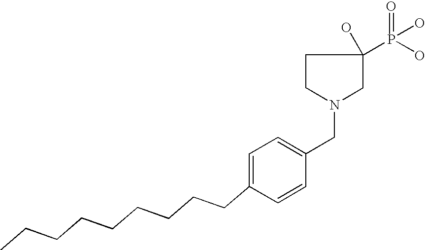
C1=C(CCCCCCCCC)C=CC(CN2CC(O)(P(O)(O)=O)CC2)=C1
